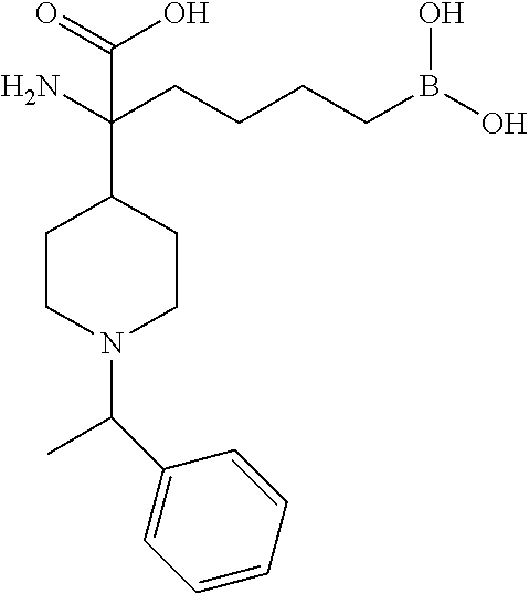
C(N1CCC(C(CCCCB(O)O)(N)C(=O)O)CC1)(C)C1=CC=CC=C1
